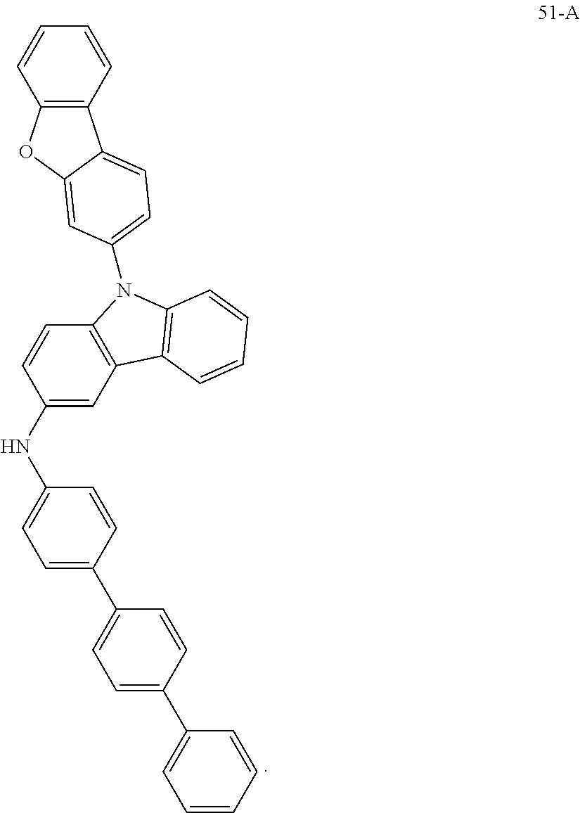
C1(NC2=CC=C(C3=CC=C(C4=CC=CC=C4)C=C3)C=C2)=CC2=C(C=C1)N(C1=CC=C3C4=C(C=CC=C4)OC3=C1)C1=C2C=CC=C1
